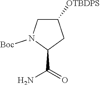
C1(C(=O)N)CC([OTBDPS])CN1[Boc]
